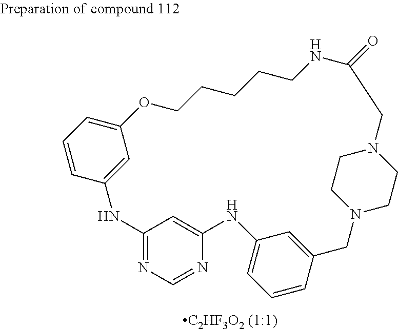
C12=NC=NC(=C1)NC1=CC=CC(=C1)CN1CCN(CC1)CC(=O)NCCCCCOC1=CC=CC(=C1)N2
